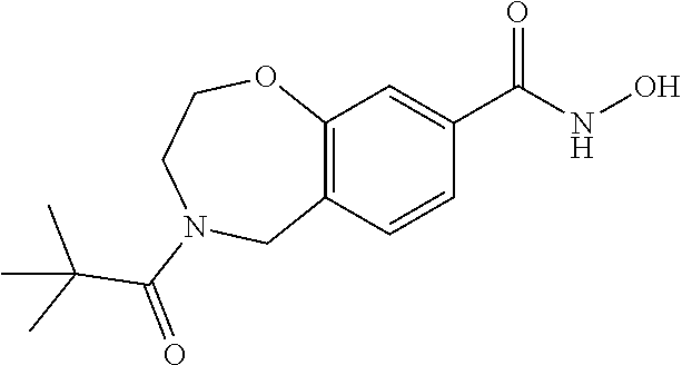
C12=C(OCCN(C(=O)C(C)(C)C)C1)C=C(C(NO)=O)C=C2
